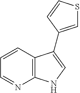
C12=C(C=CC=N1)C(C1=CSC=C1)=CN2
